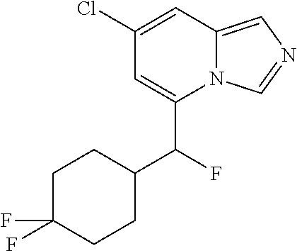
N12C(=CN=C1)C=C(Cl)C=C2C(C1CCC(F)(F)CC1)F
